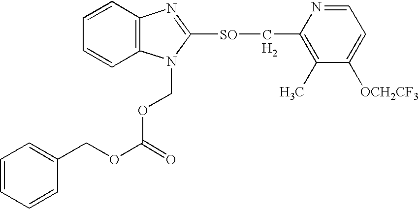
C12=C(N(COC(OCC3=CC=CC=C3)=O)C([SO]CC3=C(C)C([OCH2CF3])=CC=N3)=N1)C=CC=C2.[H2]
